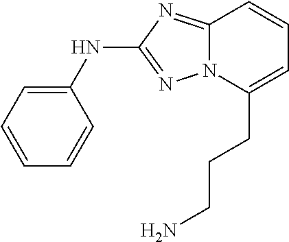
C(C1=CC=CC2=NC(NC3=CC=CC=C3)=NN12)CCN
